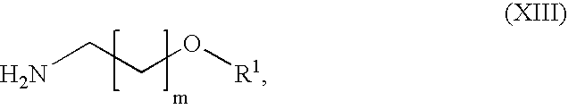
NCCO[R1]
